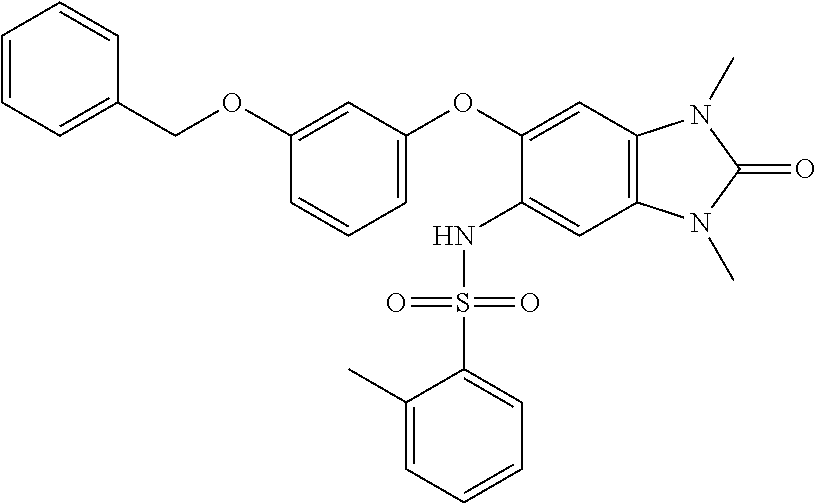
C1=CC=C(COC2=CC(OC3=CC4=C(C=C3NS(C3=CC=CC=C3C)(=O)=O)N(C)C(=O)N4C)=CC=C2)C=C1
